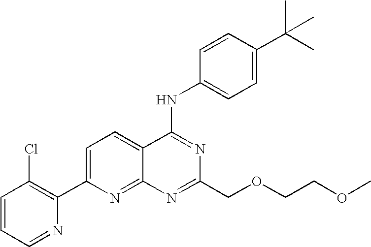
C1=CC=NC(C2=CC=C3C(=N2)N=C(COCCOC)N=C3NC2=CC=C(C(C)(C)C)C=C2)=C1Cl
